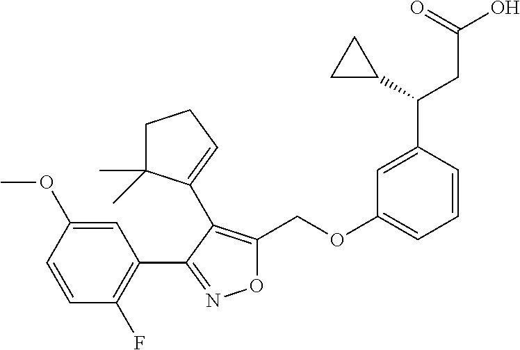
O1C(COC2=CC=CC(C(C3CC3)CC(O)=O)=C2)=C(C2=CCCC2(C)C)C(C2=C(F)C=CC(OC)=C2)=N1
